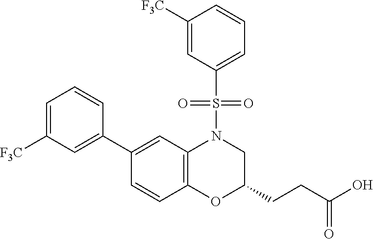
C1(C2=CC([F3C])=CC=C2)=CC2=C(C=C1)OC(CCC(O)=O)CN2S(=O)(=O)C1=CC=CC([F3C])=C1
